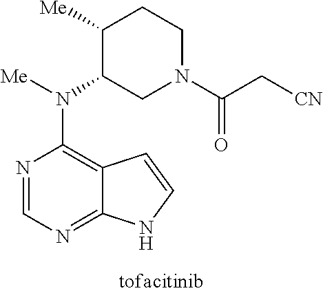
N1=CN=C2C(=C1N([Me])C1CN(C(C[CN])=O)CCC1[Me])C=CN2
